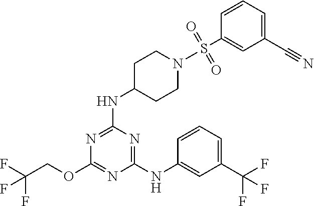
FC(COC1=NC(NC2=CC(C(F)(F)F)=CC=C2)=NC(NC2CCN(S(C3=CC(C#N)=CC=C3)(=O)=O)CC2)=N1)(F)F
